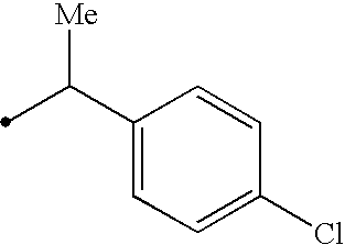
C(C1=CC=C(Cl)C=C1)(C)[Me]
